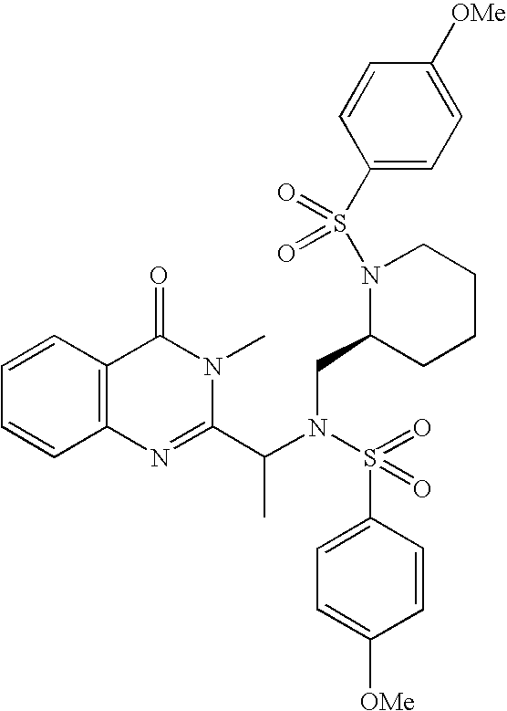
C1=CC2=C(C=C1)C(=O)N(C)C(C(N(S(C1=CC=C([OMe])C=C1)(=O)=O)CC1CCCCN1S(C1=CC=C([OMe])C=C1)(=O)=O)C)=N2
